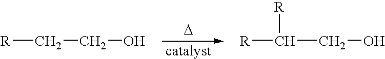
[R]CCO.[D].[R]C(CO)[R]
